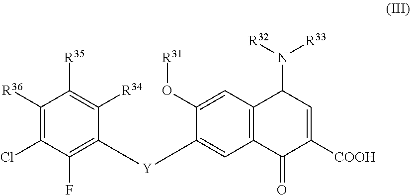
[R36]C1=C(Cl)C(F)=C([Y]C2=CC3=C(C=C2O[R31])C(N([R32])[R33])C=C([COOH])C3=O)C([R34])=C1[R35]
